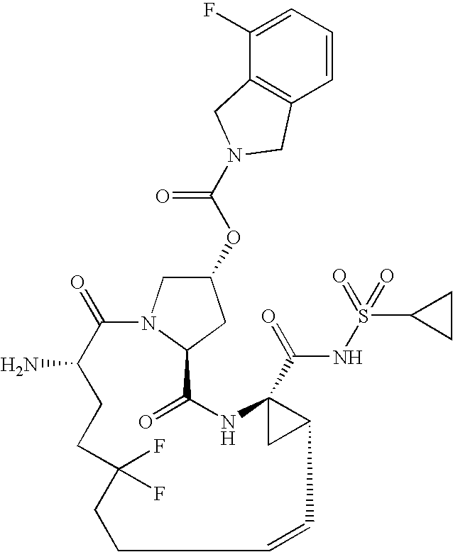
C1(=O)C(N)CCC(F)(F)CCC=CC2C(C(=O)NS(=O)(=O)C3CC3)(NC(=O)C3N1CC(OC(N1CC4=C(C=CC=C4F)C1)=O)C3)C2
